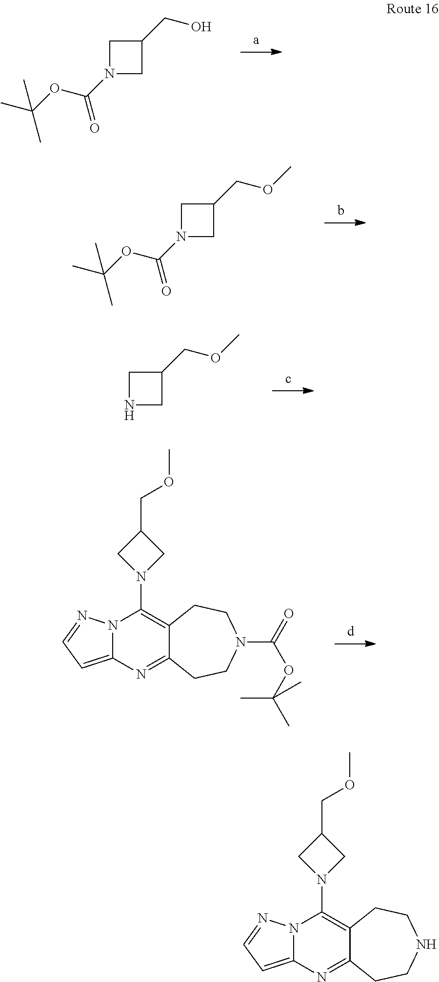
N1(C(OC(C)(C)C)=O)CC(CO)C1.N1(C(OC(C)(C)C)=O)CC(COC)C1.N1CC(COC)C1.N12C(=CC=N1)N=C1C(=C2N2CC(COC)C2)CCN(C(=O)OC(C)(C)C)CC1.N12C(=CC=N1)N=C1C(=C2N2CC(COC)C2)CCNCC1
